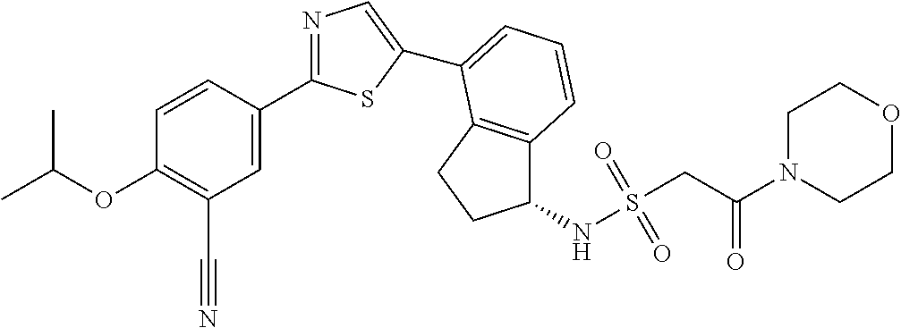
C1=CC(C2=NC=C(C3=CC=CC4=C3CCC4NS(CC(N3CCOCC3)=O)(=O)=O)S2)=CC(C#N)=C1OC(C)C
